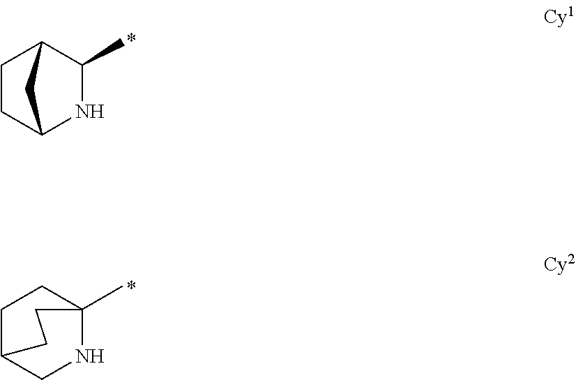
C1(C)C2CCC(N1)C2.C1C2CNC(C)(C1)CC2
